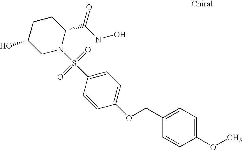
C1C(O)CN(S(C2=CC=C(OCC3=CC=C(OC)C=C3)C=C2)(=O)=O)C(C(NO)=O)C1
